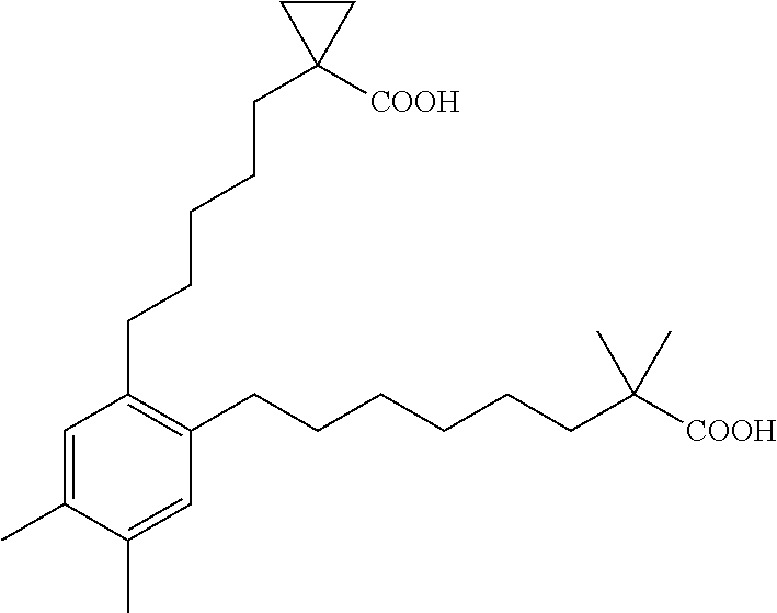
C1(CCCCCC2([COOH])CC2)=C(CCCCCCC(C)(C)[COOH])C=C(C)C(C)=C1
